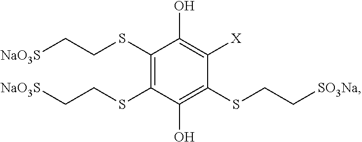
C1(SCC[NaO3S])=C(SCC[NaO3S])C(O)=C(SCC[SO3Na])C([X])=C1O
